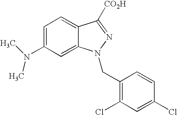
C1=C(N(C)C)C=C2C(=C1)C([CO2H])=NN2CC1=C(Cl)C=C(Cl)C=C1
